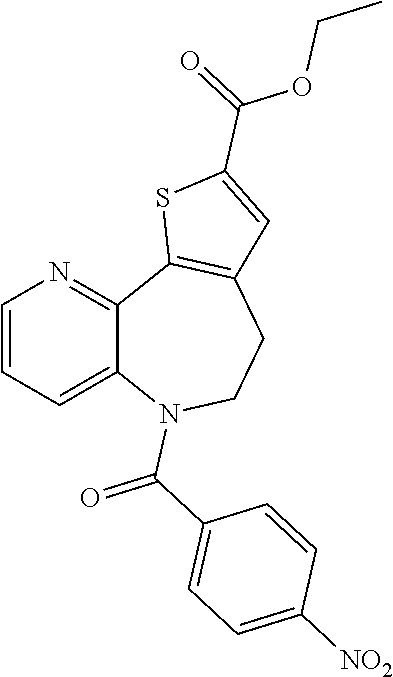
C1=CC=C2C(=N1)C1=C(CCN2C(=O)C2=CC=C([NO2])C=C2)C=C(C(=O)OCC)S1
